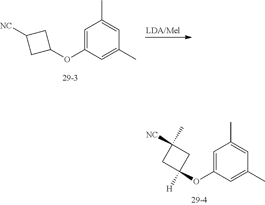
C1C([NC])CC1OC1=CC(C)=CC(C)=C1.O(C1=CC(C)=CC(C)=C1)C1([H])CC(C)([NC])C1
